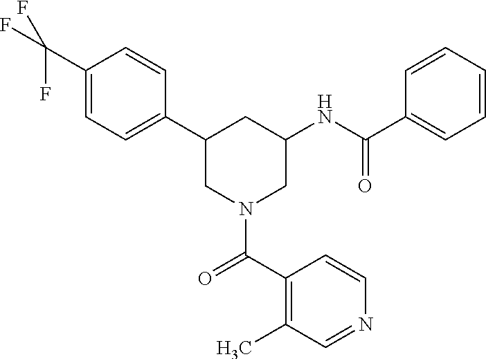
C1(C2CN(C(=O)C3=C(C)C=NC=C3)CC(NC(C3=CC=CC=C3)=O)C2)=CC=C(C(F)(F)F)C=C1
